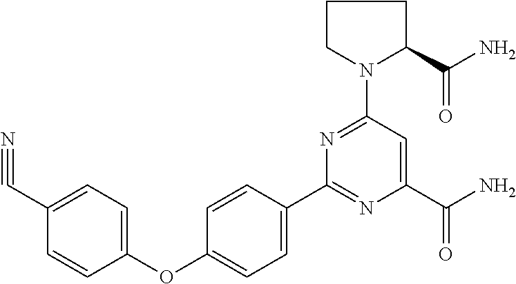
C1=C(OC2=CC=C(C3=NC(C(N)=O)=CC(N4CCCC4C(N)=O)=N3)C=C2)C=CC(C#N)=C1
